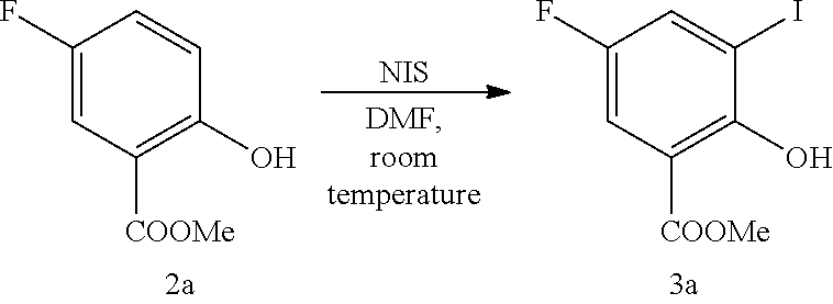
C1(F)=CC([COOMe])=C(O)C=C1.[NIS].C1(F)=CC([COOMe])=C(O)C(I)=C1
